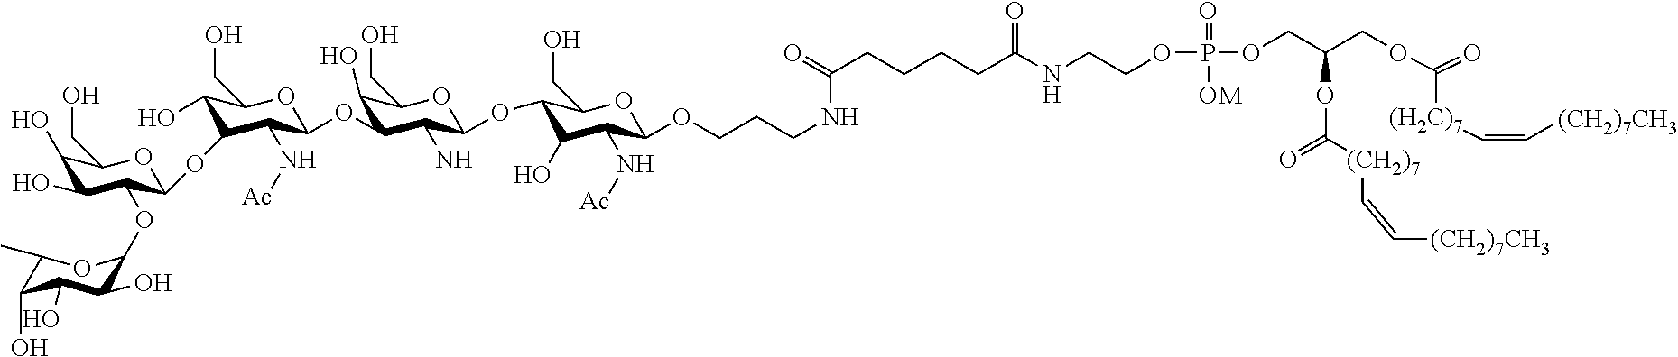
N(C1C(O)C(OC2C(N)C(OC3C(N[Ac])C(OC4C(OC5C(O)C(O)C(O)C(C)O5)C(O)C(O)C(CO)O4)C(O)C(CO)O3)C(O)C(CO)O2)C(CO)OC1OCCCNC(CCCCC(NCCOP(OCC(COC(=O)[(H2C)7]C=C[(CH2)7CH3])OC(=O)[(CH2)7]C=C[(CH2)7CH3])(=O)[OM])=O)=O)[Ac]
